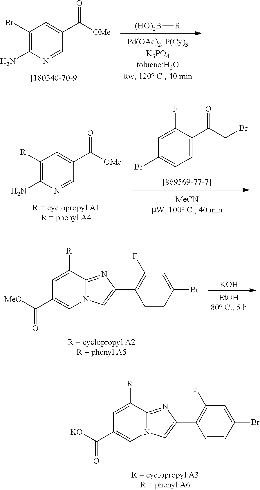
C1(Br)=C(N)N=CC(C([OMe])=O)=C1.[(HO)2B][R].C1=C(F)C(C(CBr)=O)=CC=C1Br.C1([R])=C(N)N=CC(C([OMe])=O)=C1.C12=NC(C3=C(F)C=C(Br)C=C3)=CN1C=C(C([MeO])=O)C=C2[R].[KOH].C12=NC(C3=C(F)C=C(Br)C=C3)=CN1C=C(C([KO])=O)C=C2[R]
